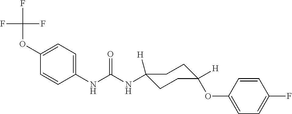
N(C(NC1=CC=C(OC(F)(F)F)C=C1)=O)C1([H])CCC(OC2=CC=C(F)C=C2)([H])CC1
